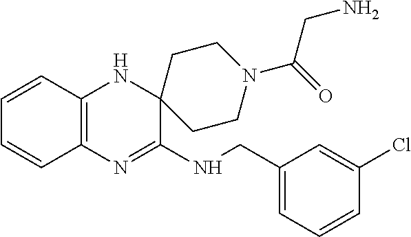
C12=C(N=C(NCC3=CC=CC(Cl)=C3)C3(N1)CCN(C(CN)=O)CC3)C=CC=C2
